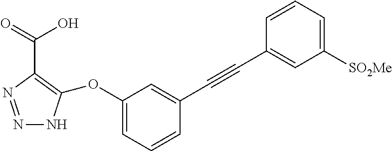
N1=NC(C(O)=O)=C(OC2=CC=CC(C#CC3=CC([SO2Me])=CC=C3)=C2)N1
